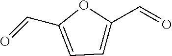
O=CC1=CC=C(C=O)O1
